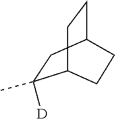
C1(C)([D])CC2CCC1CC2
